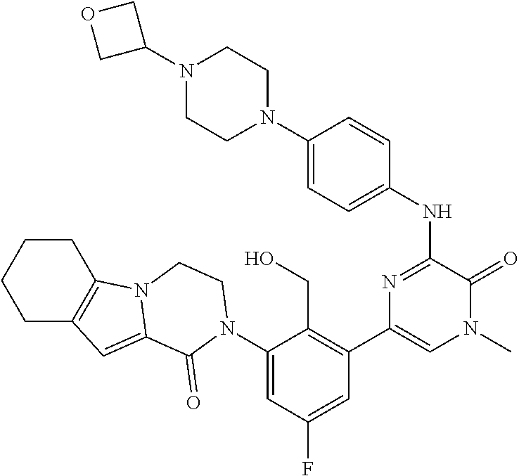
C1(N2C(=O)C3=CC4=C(CCCC4)N3CC2)=CC(F)=CC(C2=CN(C)C(=O)C(NC3=CC=C(N4CCN(C5COC5)CC4)C=C3)=N2)=C1CO
